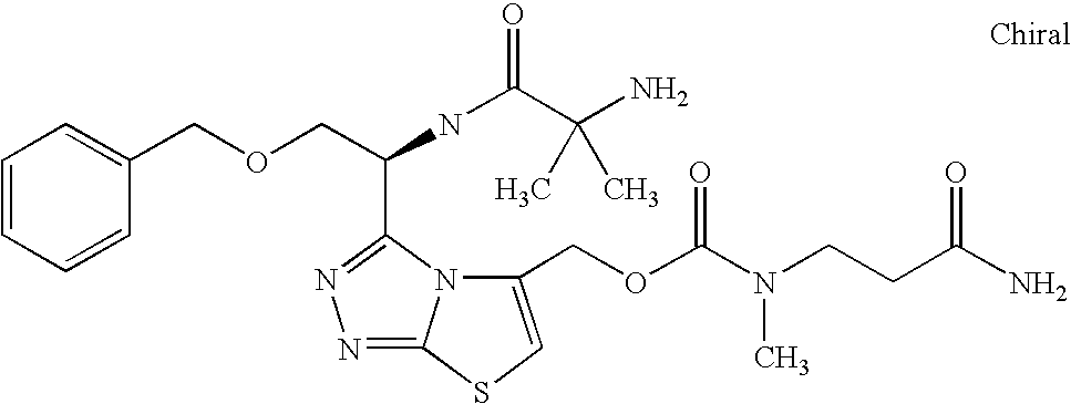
C1=CC=CC(COCC(NC(=O)C(N)(C)C)C2=NN=C3N2C(COC(=O)N(CCC(N)=O)C)=CS3)=C1
